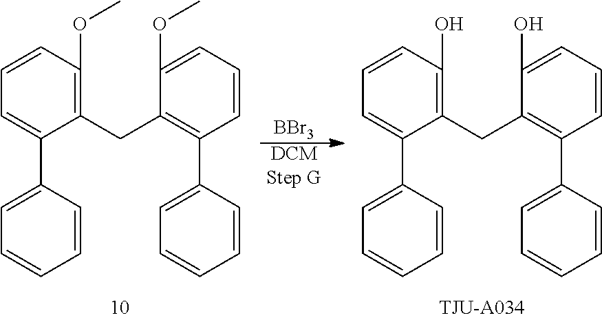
C1(CC2=C(C3=CC=CC=C3)C=CC=C2OC)=C(OC)C=CC=C1C1=CC=CC=C1.[BBr3].[DCMStep G].C1(CC2=C(C3=CC=CC=C3)C=CC=C2O)=C(O)C=CC=C1C1=CC=CC=C1
